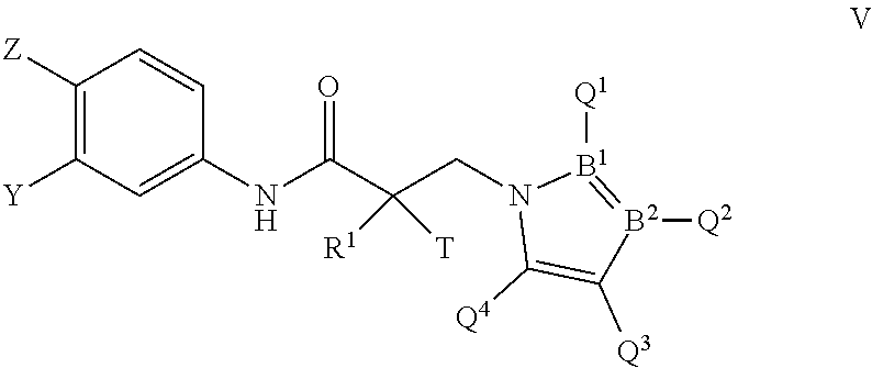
C1([Z])=C([Y])C=C(NC(C(CN2C([Q4])=C([Q3])[B2]([Q2])=[B1]2[Q1])([R1])[T])=O)C=C1
